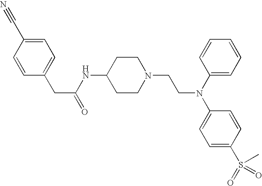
C1(NC(CC2=CC=C(C#N)C=C2)=O)CCN(CCN(C2=CC=C(S(=O)(C)=O)C=C2)C2=CC=CC=C2)CC1
